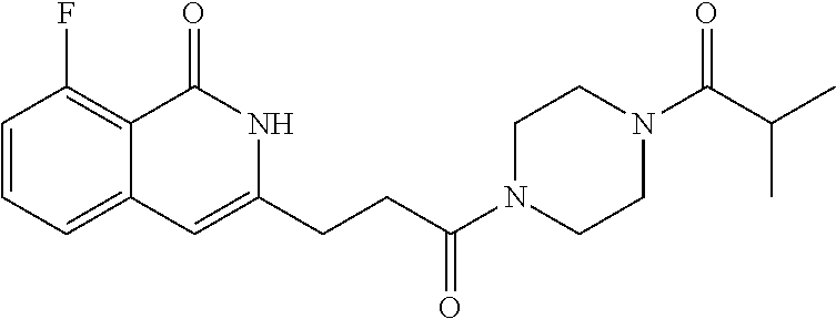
C1=CC=C2C(=C1F)C(=O)NC(CCC(N1CCN(C(C(C)C)=O)CC1)=O)=C2
